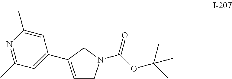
C1=C(C2=CC(C)=NC(C)=C2)CN(C(OC(C)(C)C)=O)C1
